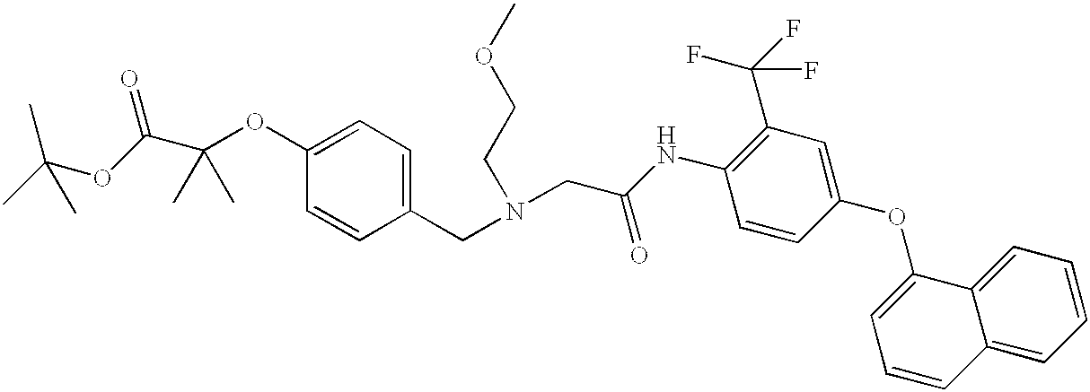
C1(CN(CC(NC2=C(C(F)(F)F)C=C(OC3=CC=CC4=CC=CC=C34)C=C2)=O)CCOC)=CC=C(OC(C(OC(C)(C)C)=O)(C)C)C=C1
